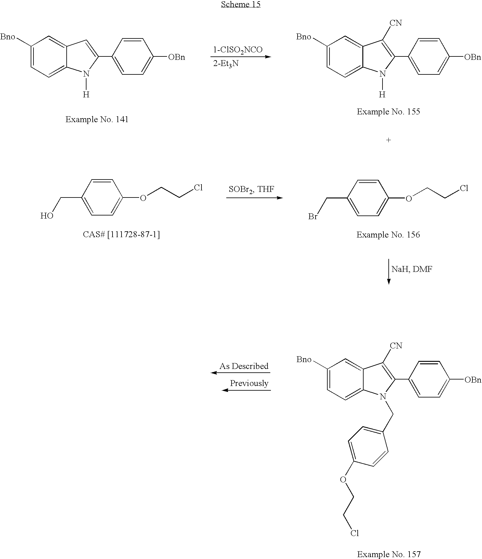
[1-ClSO2NCO].[2-Et3N].C1([Bno])=CC=C2C(=C1)C=C(C1=CC=C([OBn])C=C1)N2[H].C1([Bno])=CC=C2C(=C1)C([CN])=C(C1=CC=C([OBn])C=C1)N2[H].OCC1=CC=C(OCCCl)C=C1.BrCC1=CC=C(OCCCl)C=C1.C1([Bno])=CC=C2C(=C1)C([CN])=C(C1=CC=C([OBn])C=C1)N2CC1=CC=C(OCCCl)C=C1
